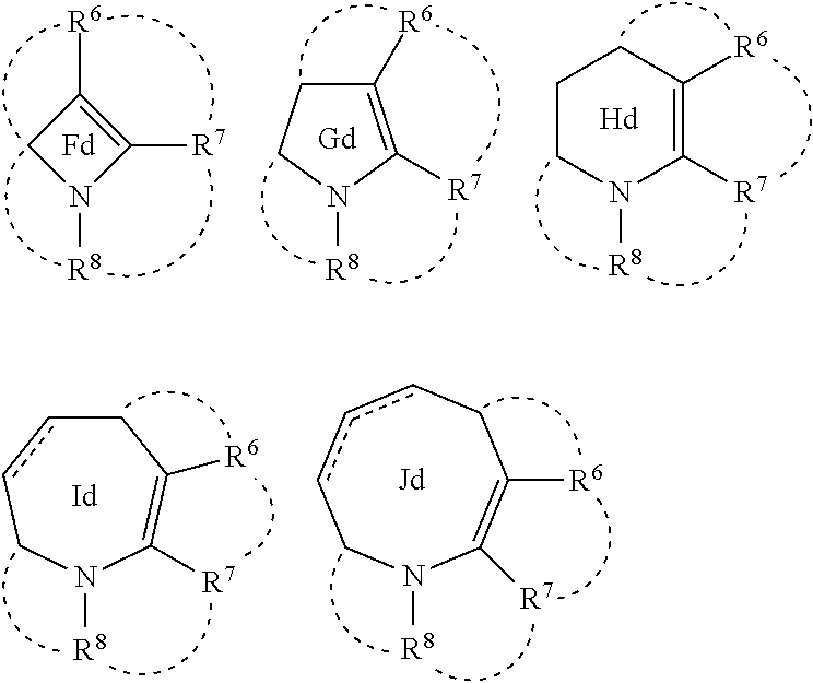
C1CN([R8])C([R7])=C([R6])C1.C1N([R8])C([R7])=C1[R6].C1([R6])=C([R7])N([R8])CC1.[Gd].C1ccCN([R8])C([R7])=C1[R6].N1([R8])C([R7])=C([R6])CcccC1
